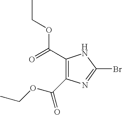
C1(C(=O)OCC)=C(C(OCC)=O)N=C(Br)N1
